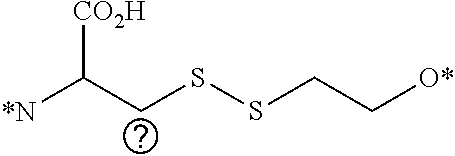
C(SSCC[O*])C([*N])[CO2H]
